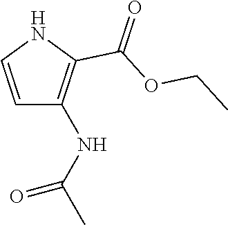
N1C=CC(NC(C)=O)=C1C(OCC)=O
